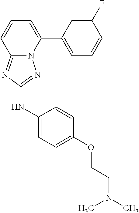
C1(F)=CC(C2=CC=CC3=NC(NC4=CC=C(OCCN(C)C)C=C4)=NN23)=CC=C1
